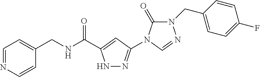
C1=CN=CC=C1CNC(=O)C1=CC(N2C=NN(CC3=CC=C(F)C=C3)C2=O)=NN1
